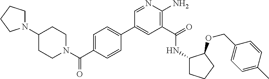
C1(C2=CC=C(C(N3CCC(N4CCCC4)CC3)=O)C=C2)=CC(C(=O)NC2CCCC2OCC2=CC=C(C)C=C2)=C(N)N=C1
